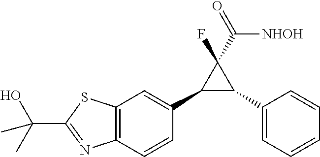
C12=C(C=CC(C3C(C4=CC=CC=C4)C3(F)C([NHOH])=O)=C1)N=C(C(C)(O)C)S2
